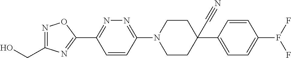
OCC1=NOC(C2=NN=C(N3CCC(C#N)(C4=CC=C(F(F)F)C=C4)CC3)C=C2)=N1
